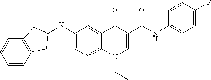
C1(NC2CC3=C(C=CC=C3)C2)=CN=C2C(=C1)C(=O)C(C(NC1=CC=C(F)C=C1)=O)=CN2CC
